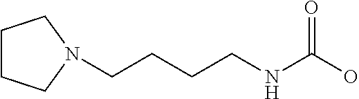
C1CCN(CCCCNC(O)=O)C1
